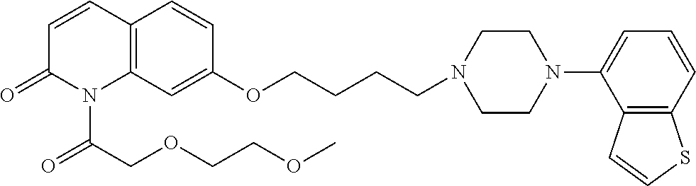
C1=CC2=C(N(C(COCCOC)=O)C1=O)C=C(OCCCCN1CCN(C3=CC=CC4=C3C=CS4)CC1)C=C2
